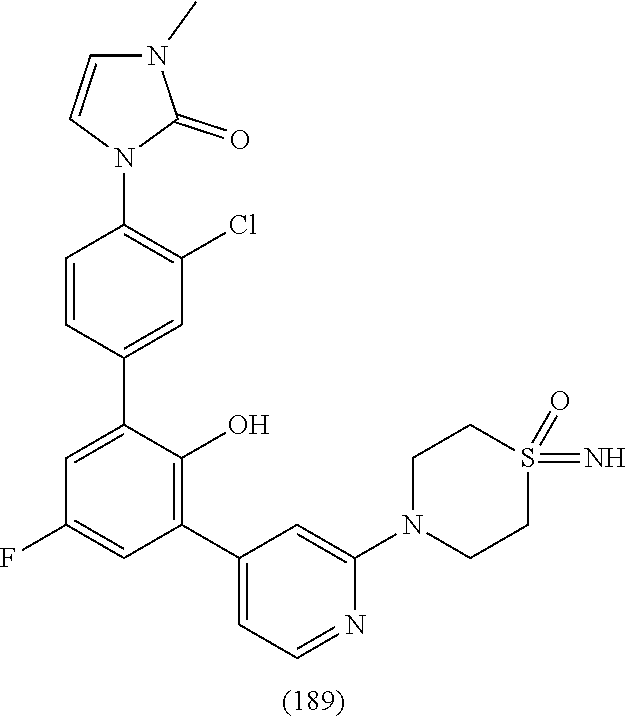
C1(C2=CC=NC(N3CCS(=N)(=O)CC3)=C2)=C(O)C(C2=CC(Cl)=C(N3C(=O)N(C)C=C3)C=C2)=CC(F)=C1
